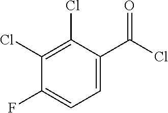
ClC(C1=CC=C(F)C(Cl)=C1Cl)=O
